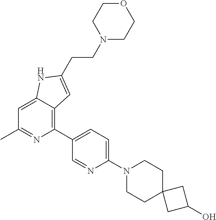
C1=C2C(=C(C3=CC=C(N4CCC5(CC4)CC(O)C5)N=C3)N=C1C)C=C(CCN1CCOCC1)N2
